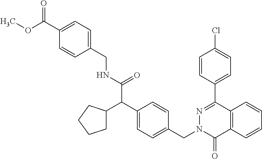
C1(C(OC)=O)=CC=C(CNC(C(C2=CC=C(CN3C(=O)C4=C(C(C5=CC=C(Cl)C=C5)=N3)C=CC=C4)C=C2)C2CCCC2)=O)C=C1
